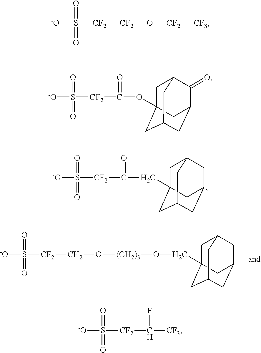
[-O]S([CF2]C(CC12CC3CC(CC(C1)C3)C2)=O)(=O)=O.[-O]S([CF2]CO[(CH2)3]OCC12CC3CC(CC(C1)C3)C2)(=O)=O.[-O]S([CF2][CF2]O[CF2][CF3])(=O)=O.[-O]S([CF2]C(OC12CC3C(=O)C(CC(C1)C3)C2)=O)(=O)=O.[-O]S([CF2]C([CF3])F)(=O)=O
